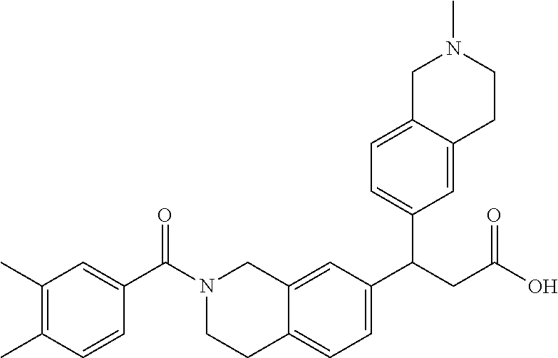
C1(C)=C(C)C=CC(C(N2CCC3=CC=C(C(CC(O)=O)C4=CC=C5C(=C4)CCN(C)C5)C=C3C2)=O)=C1
